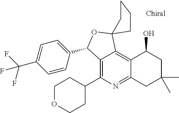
C12=C(C3CCOCC3)N=C3C(=C1C1(OC2C2=CC=C(C(F)(F)F)C=C2)CCCC1)C(O)CC(C)(C)C3
